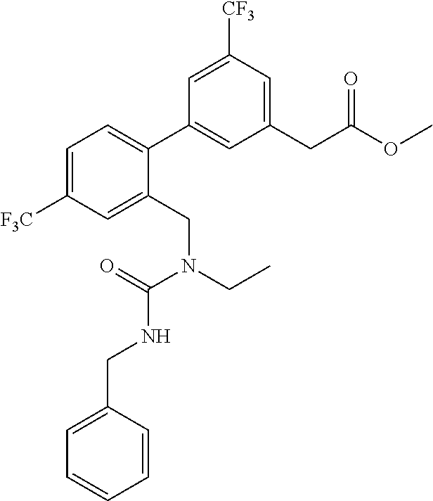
C1=C([F3C])C=C(CN(CC)C(=O)NCC2=CC=CC=C2)C(C2=CC(CC(OC)=O)=CC([CF3])=C2)=C1
